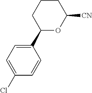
C1(C2OC([CN])CCC2)=CC=C(Cl)C=C1
